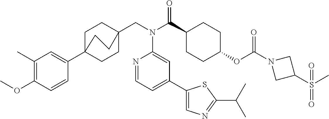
C1(C)=C(OC)C=CC(C23CCC(CN(C(C4CCC(OC(N5CC(S(=O)(C)=O)C5)=O)CC4)=O)C4=CC(C5=CN=C(C(C)C)S5)=CC=N4)(CC2)CC3)=C1
